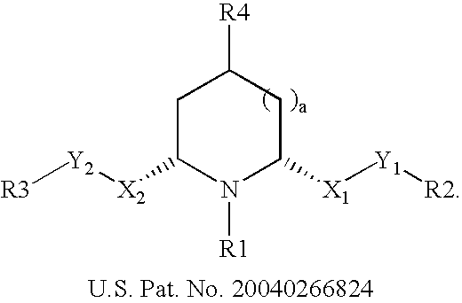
C1C([X2][Y2][R3])N([R1])C([X1][Y1][R2])CC1[R4]
